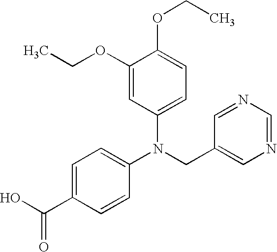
N(CC1=CN=CN=C1)(C1=CC=C(C(=O)O)C=C1)C1=CC=C(OCC)C(OCC)=C1
